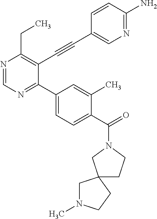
N1=CN=C(C2=CC=C(C(=O)N3CCC4(C3)CN(C)CC4)C(C)=C2)C(C#CC2=CN=C(N)C=C2)=C1CC
